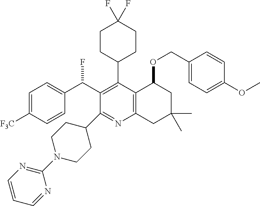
C1=C([F3C])C=CC(C(C2=C(C3CCC(F)(F)CC3)C3=C(N=C2C2CCN(C4=NC=CC=N4)CC2)CC(C)(C)CC3OCC2=CC=C(OC)C=C2)F)=C1
